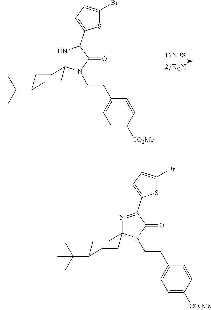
S1C(Br)=CC=C1C1NC2(N(CCC3=CC=C([CO2Me])C=C3)C1=O)CCC(C(C)(C)C)CC2.S1C(Br)=CC=C1C1=NC2(N(CCC3=CC=C([CO2Me])C=C3)C1=O)CCC(C(C)(C)C)CC2
